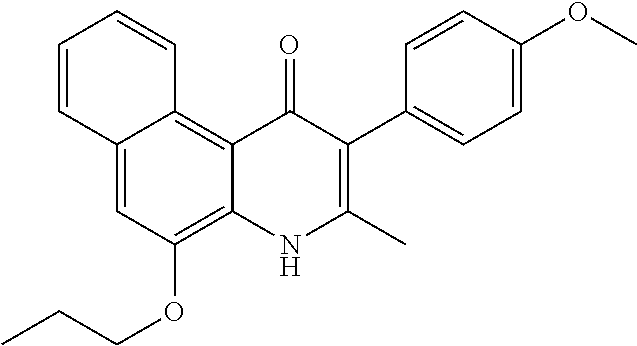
C1=CC2=CC(OCCC)=C3C(=C2C=C1)C(=O)C(C1=CC=C(OC)C=C1)=C(C)N3
